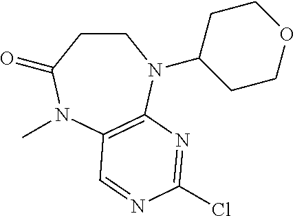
C1CC(=O)N(C)C2=C(N1C1CCOCC1)N=C(Cl)N=C2
